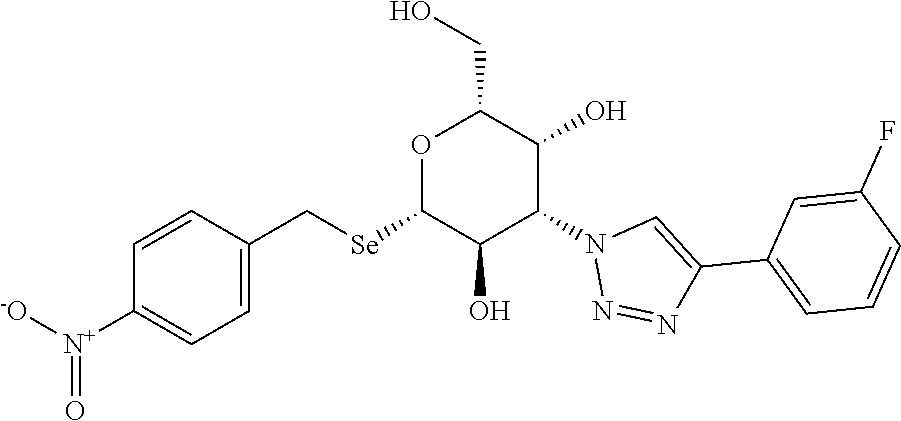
O1C([Se]CC2=CC=C([N+]([-O])=O)C=C2)C(O)C(N2N=NC(C3=CC=CC(F)=C3)=C2)C(O)C1CO
